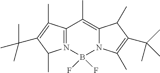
C12=N(B(F)(F)N3C(=C1C)C(C)C(C(C)(C)C)=C3C)C(C)C(C(C)(C)C)=C2C
